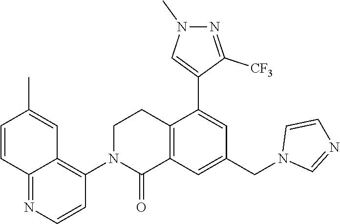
C12=C(C=C(CN3C=NC=C3)C=C1C1=CN(C)N=C1[CF3])C(=O)N(C1=C3C(=NC=C1)C=CC(C)=C3)CC2
